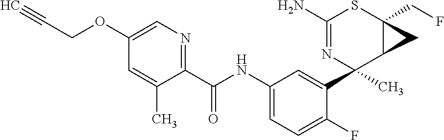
C1(N)=NC(C2=CC(NC(C3=NC=C(OCC#C)C=C3C)=O)=CC=C2F)(C)C2C(CF)(S1)C2
